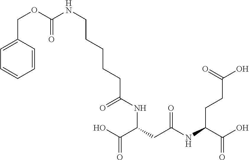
C(CC(NC(C(O)=O)CCC(O)=O)=O)(C(O)=O)NC(CCCCCNC(=O)OCC1=CC=CC=C1)=O
